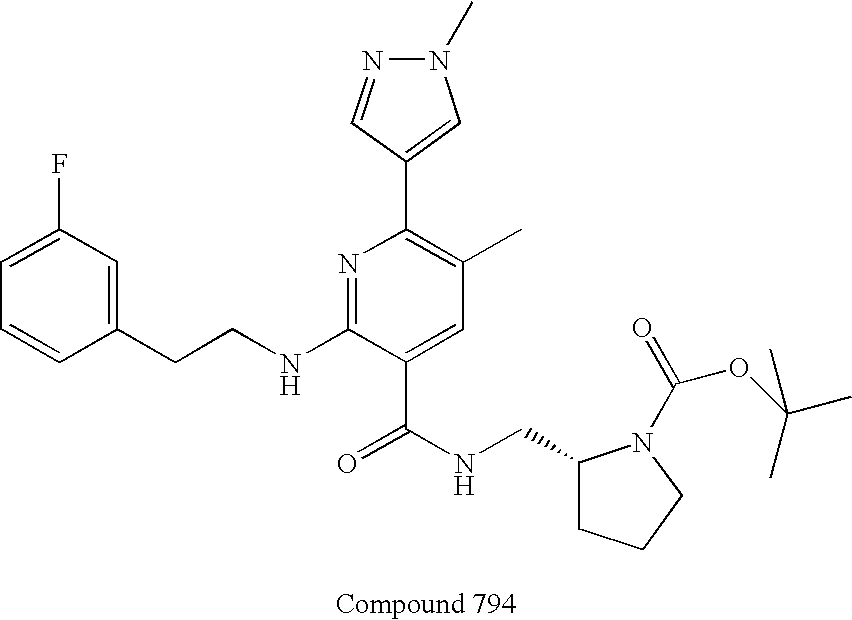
C1=CC(CCNC2=NC(C3=CN(C)N=C3)=C(C)C=C2C(NCC2CCCN2C(OC(C)(C)C)=O)=O)=CC(F)=C1
